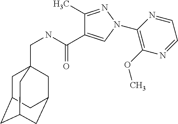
C1(C)=NN(C2=C(OC)N=CC=N2)C=C1C(NCC12CC3CC(CC(C1)C3)C2)=O
